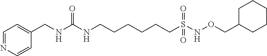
C(C1=CC=NC=C1)NC(NCCCCCCS(NOCC1CCCCC1)(=O)=O)=O
